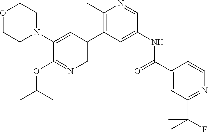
O1CCN(C2=CC(C3=C(C)N=CC(NC(C4=CC(C(F)(C)C)=NC=C4)=O)=C3)=CN=C2OC(C)C)CC1
